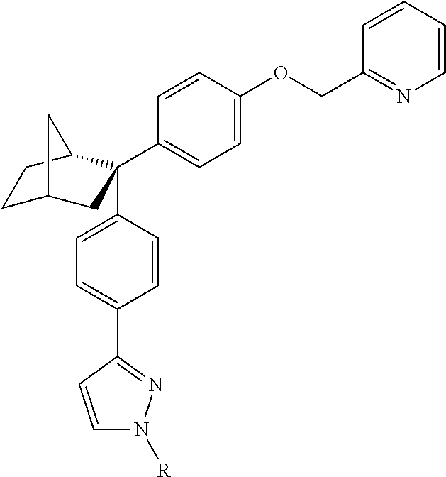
C1C2CC(C3=CC=C(OCC4=NC=CC=C4)C=C3)(C3=CC=C(C4=NN([R])C=C4)C=C3)C(C1)C2
